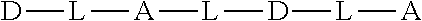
[A]([L][D])[L][D][L][A]
